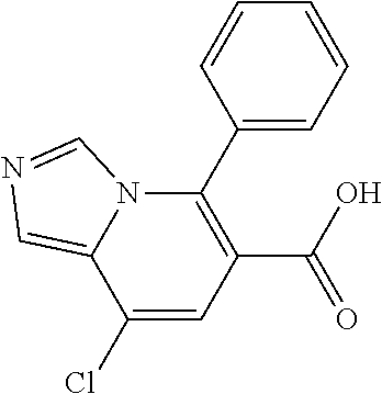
C1(Cl)=CC(C(O)=O)=C(C2=CC=CC=C2)N2C1=CN=C2
